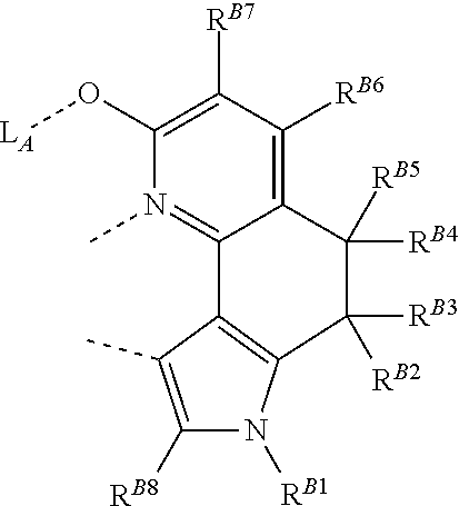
C1(O[LA])=C([RB7])C([RB6])=C2C([RB5])([RB4])C([RB3])([RB2])C3=C(C2=N1C)C(C)=C([RB8])N3[RB1]
